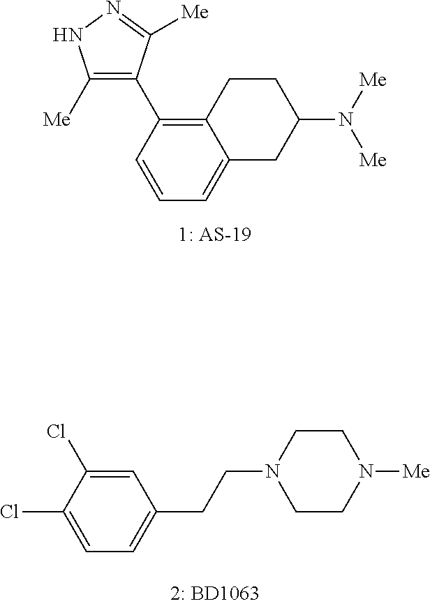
C1([Me])=C(C2=C3C(=CC=C2)CC(N([Me])[Me])CC3)C([Me])=NN1.ClC1=CC(CCN2CCN([Me])CC2)=CC=C1Cl
